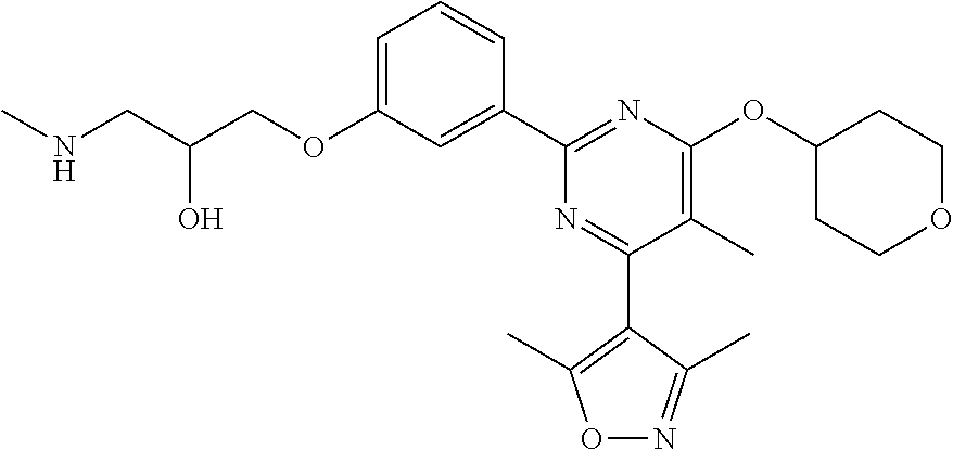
C1=C(OCC(CNC)O)C=C(C2=NC(OC3CCOCC3)=C(C)C(C3=C(C)ON=C3C)=N2)C=C1
